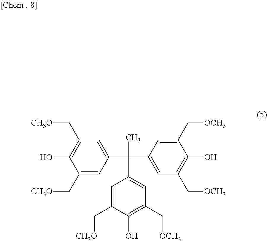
OC1=C(C[CH3O])C=C(C(C)(C2=CC(C[OCH3])=C(O)C(C[CH3O])=C2)C2=CC(C[OCH3])=C(O)C(C[OCH3])=C2)C=C1C[CH3O]
